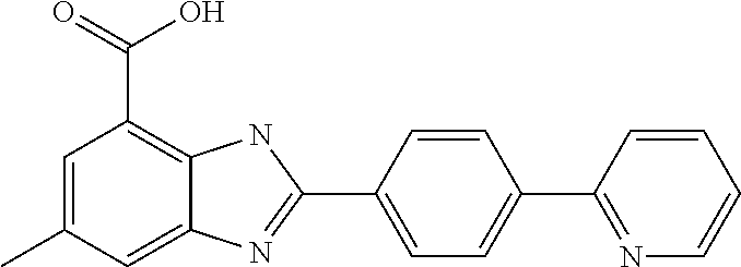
C1(C2=CC=C(C3=NC4=CC(C)=CC(C(=O)O)=C4N3)C=C2)=NC=CC=C1
